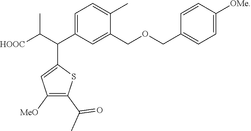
[HOOC]C(C(C1=CC([MeO])=C(C(C)=O)S1)C1=CC=C(C)C(COCC2=CC=C([OMe])C=C2)=C1)C
